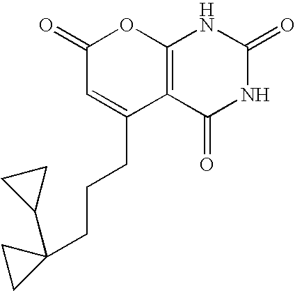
C1(=O)C=C(CCCC2(C3CC3)CC2)C2=C(O1)NC(=O)NC2=O
